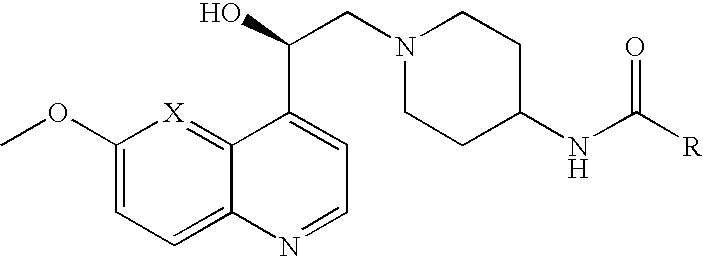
C1(OC)=CC=C2C(=[X]1)C(C(CN1CCC(NC([R])=O)CC1)O)=CC=N2
